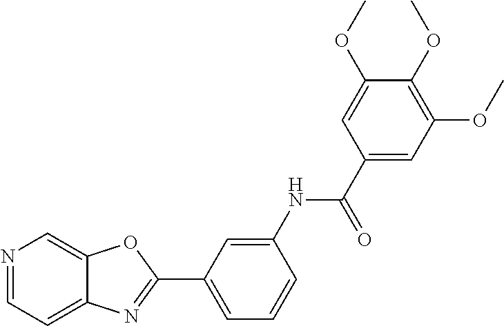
C1=C(NC(=O)C2=CC(OC)=C(OC)C(OC)=C2)C=CC=C1C1=NC2=CC=NC=C2O1
